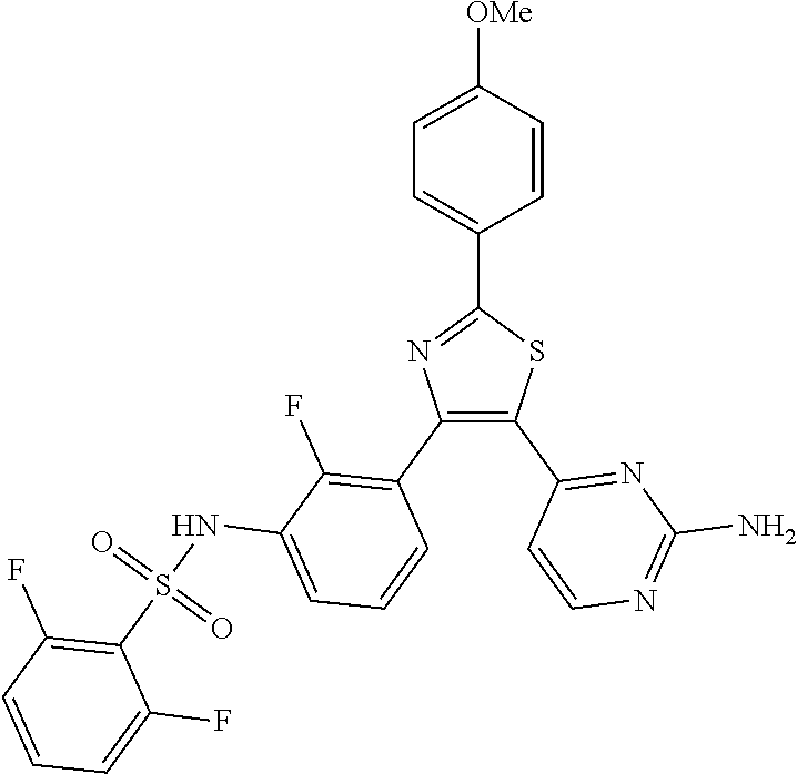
C1=CC([OMe])=CC=C1C1=NC(C2=C(F)C(NS(C3=C(F)C=CC=C3F)(=O)=O)=CC=C2)=C(C2=NC(N)=NC=C2)S1
